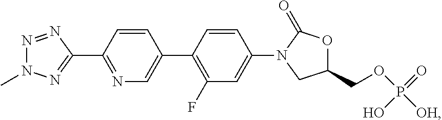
N1=NC(C2=NC=C(C3=C(F)C=C(N4CC(COP([OH])(=O)O)OC4=O)C=C3)C=C2)=NN1C
